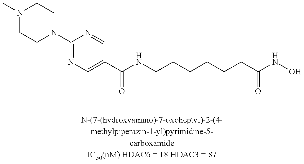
N1(C2=NC=C(C(NCCCCCCC(NO)=O)=O)C=N2)CCN(C)CC1
